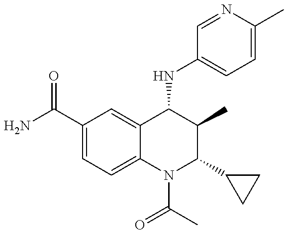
C1(C(=O)N)=CC=C2C(=C1)C(NC1=CC=C(C)N=C1)C(C)C(C1CC1)N2C(C)=O
